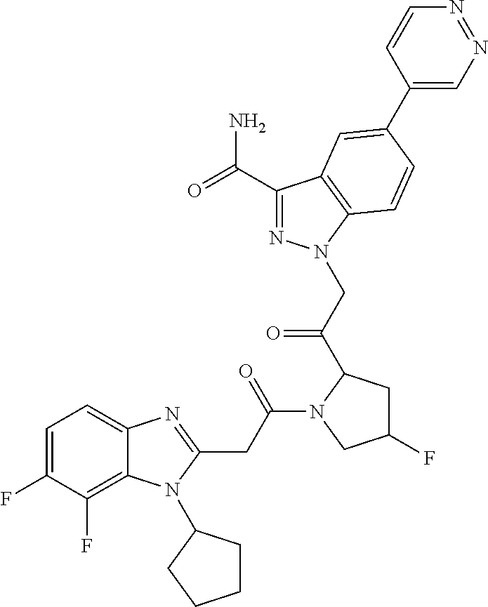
C1(CC(N2CC(F)CC2C(CN2N=C(C(=O)N)C3=C2C=CC(C2=CN=NC=C2)=C3)=O)=O)=NC2=CC=C(F)C(F)=C2N1C1CCCC1
